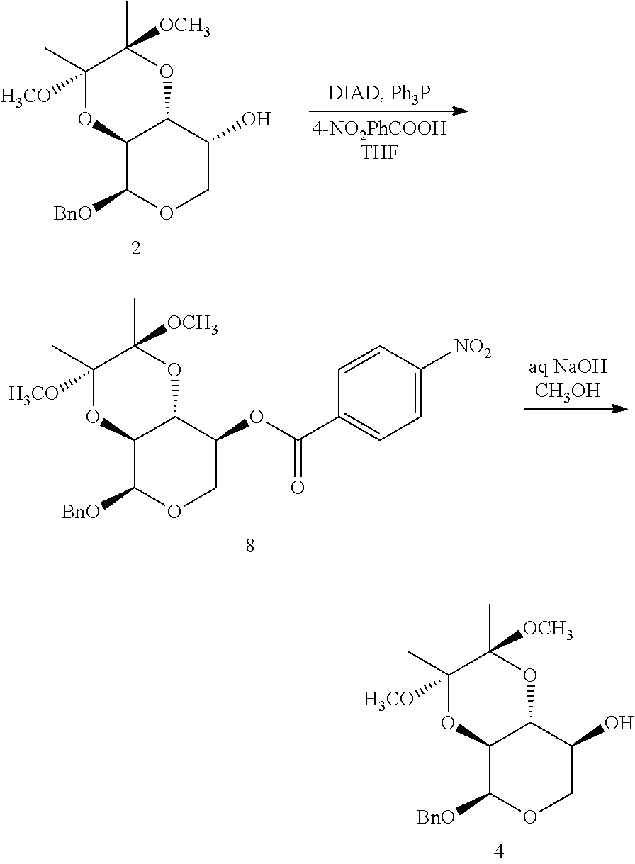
C12C([BnO])OCC(O)C1OC(C)([OCH3])C(C)([H3CO])O2.C12C([BnO])OCC(OC(C3=CC=C([NO2])C=C3)=O)C1OC(C)([OCH3])C(C)([H3CO])O2.C12C([BnO])OCC(O)C1OC(C)([OCH3])C(C)([H3CO])O2
